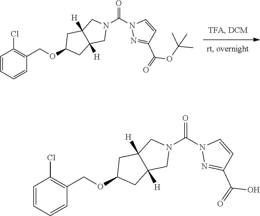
C(=O)(N1N=C(C(OC(C)(C)C)=O)C=C1)N1CC2([H])C([H])(C1)CC(OCC1=C(Cl)C=CC=C1)C2.C(=O)(N1N=C(C(O)=O)C=C1)N1CC2([H])C([H])(C1)CC(OCC1=C(Cl)C=CC=C1)C2
